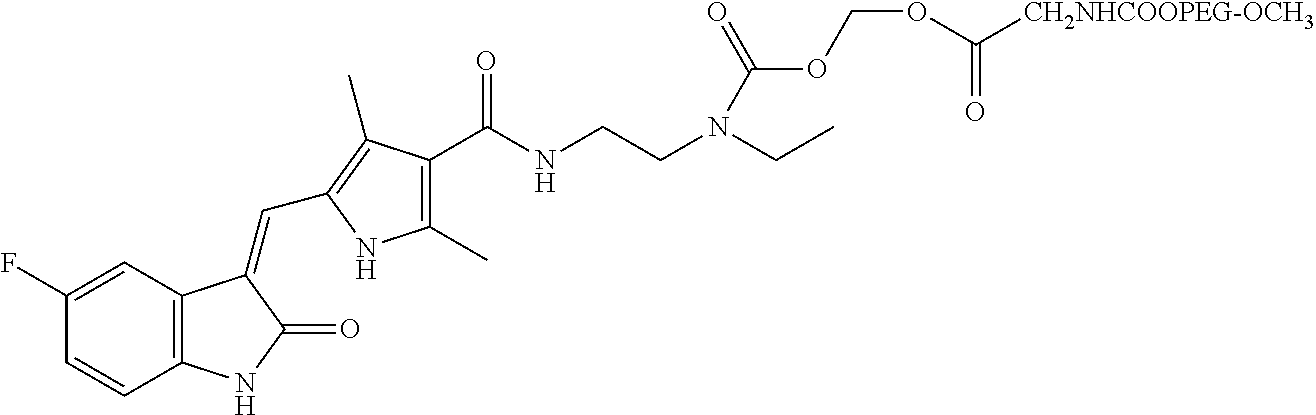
C12=C(C=C(F)C=C1)C(=CC1=C(C)C(C(NCCN(CC)C(OCOC([CH2NHCOOPEG-OCH3])=O)=O)=O)=C(C)N1)C(=O)N2
